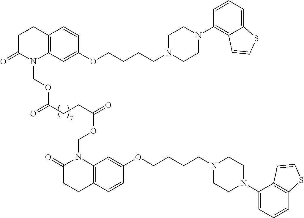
C12=C(C=C(OCCCCN3CCN(C4=C5C(=CC=C4)SC=C5)CC3)C=C1)N(COC(CCC(=O)OCN1C(=O)CCC3=C1C=C(OCCCCN1CCN(C4=CC=CC5=C4C=CS5)CC1)C=C3)=O)C(=O)CC2
